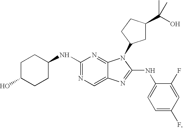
N1=C(NC2CCC(O)CC2)N=C2C(=C1)N=C(NC1=CC=C(F)C=C1F)N2C1CC(C(O)(C)C)CC1
